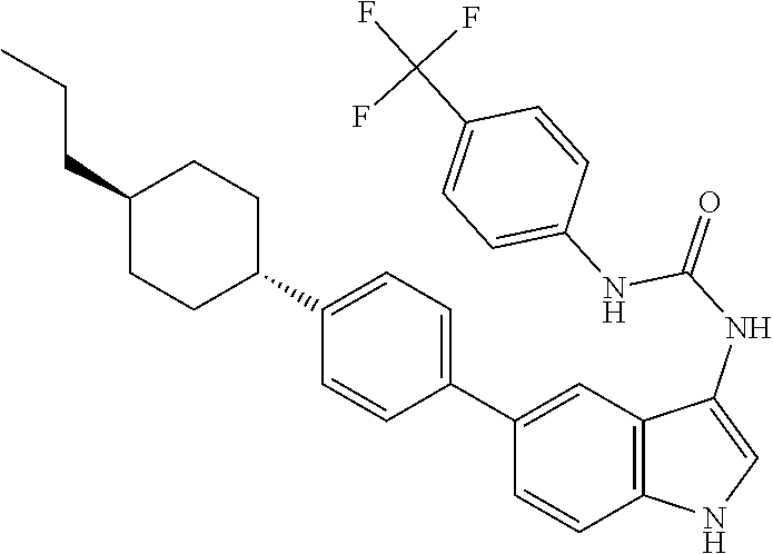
C12=C(C=C(C3=CC=C(C4CCC(CCC)CC4)C=C3)C=C1)C(NC(=O)NC1=CC=C(C(F)(F)F)C=C1)=CN2
